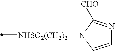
[NHSO2(CH2)2](C)N1C=CN=C1[CHO]
